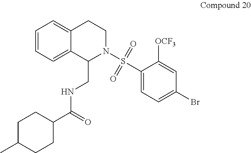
C1=CC=C2C(=C1)CCN(S(=O)(=O)C1=CC=C(Br)C=C1[OCF3])C2CNC(C1CCC(C)CC1)=O
